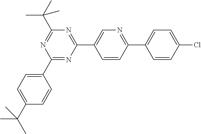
CC(C)(C1=NC(C2=CC=C(C(C)(C)C)C=C2)=NC(C2=CN=C(C3=CC=C(Cl)C=C3)C=C2)=N1)C
